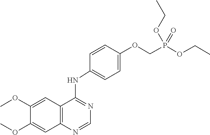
C1=NC2=C(C(NC3=CC=C(OCP(OCC)(=O)OCC)C=C3)=N1)C=C(OC)C(OC)=C2
